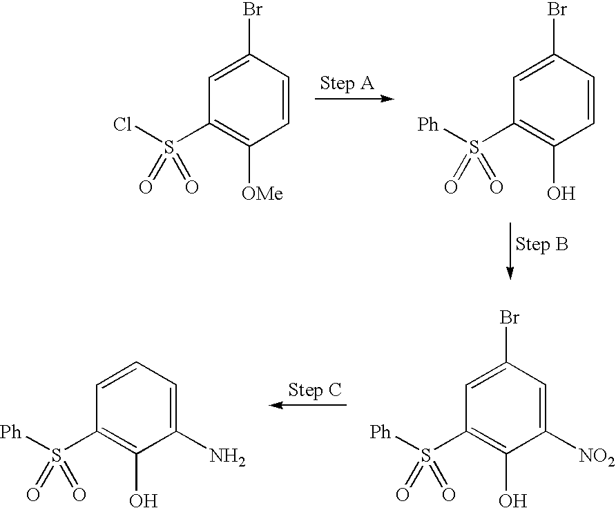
C1=CC(Br)=CC(S(Cl)(=O)=O)=C1[OMe].C1=CC(Br)=CC(S([Ph])(=O)=O)=C1O.C1([NO2])=CC(Br)=CC(S([Ph])(=O)=O)=C1O.C1(N)=CC=CC(S([Ph])(=O)=O)=C1O
